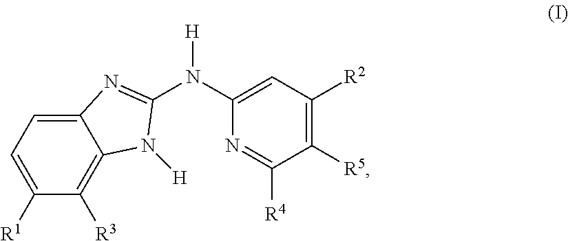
C12=CC=C([R1])C([R3])=C1N([H])C(N(C1=CC([R2])=C([R5])C([R4])=N1)[H])=N2
